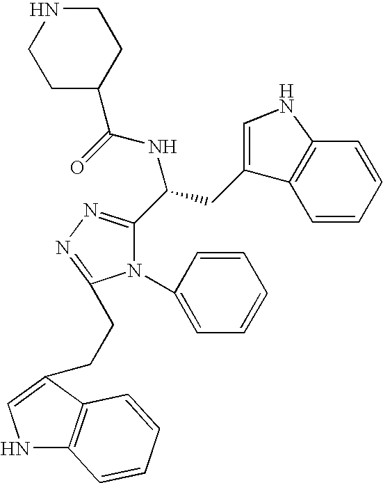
N1(C2=CC=CC=C2)C(C(CC2=CNC3=C2C=CC=C3)NC(=O)C2CCNCC2)=NN=C1CCC1=CNC2=C1C=CC=C2
